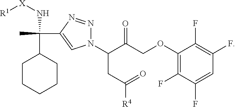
O(C1=C(F)C(F)=CC(F)=C1F)CC(C(CC([R4])=O)N1N=NC(C(C)(C2CCCCC2)N[X][R1])=C1)=O
